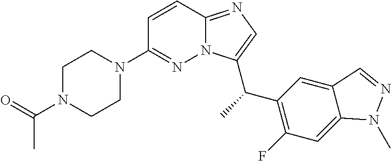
C1=CC2=NC=C(C(C)C3=C(F)C=C4C(=C3)C=NN4C)N2N=C1N1CCN(C(=O)C)CC1
